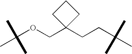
C(OCC1(CCC(C)(C)C)CCC1)(C)(C)C
